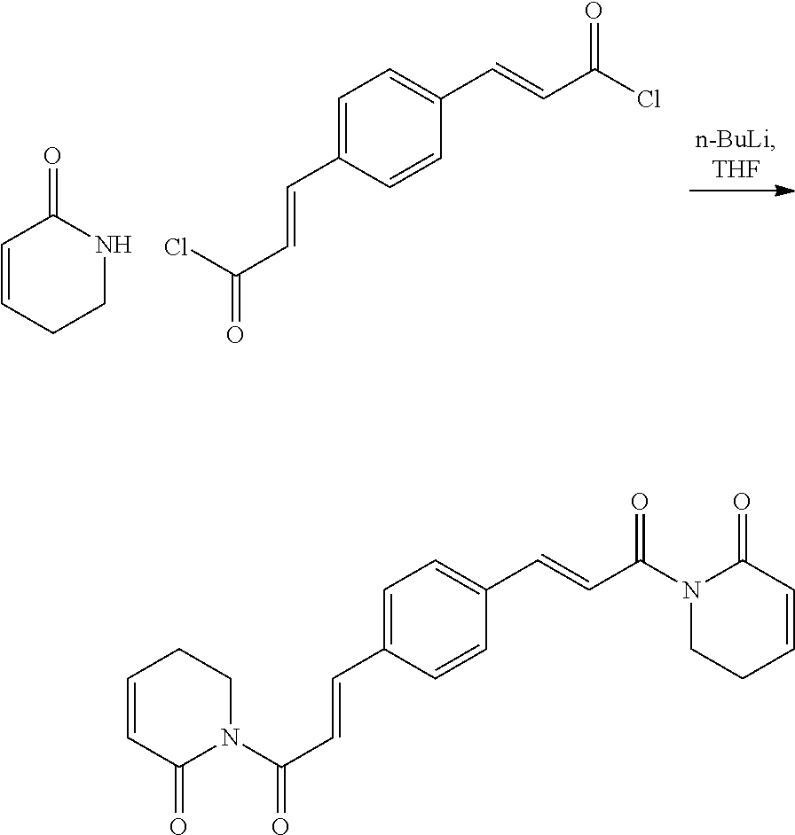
C1=CCCNC1=O.ClC(C=CC1=CC=C(C=CC(Cl)=O)C=C1)=O.N1(C(C=CC2=CC=C(C=CC(N3CCC=CC3=O)=O)C=C2)=O)CCC=CC1=O
